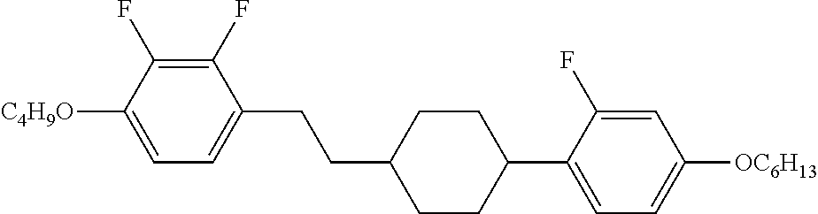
C1(F)=C(F)C([C4H9O])=CC=C1CCC1CCC(C2=CC=C([OC6H13])C=C2F)CC1
